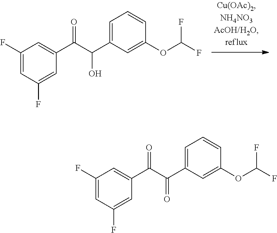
O=C(C(C1=CC=CC(OC(F)F)=C1)O)C1=CC(F)=CC(F)=C1.O=C(C(C1=CC=CC(OC(F)F)=C1)=O)C1=CC(F)=CC(F)=C1
